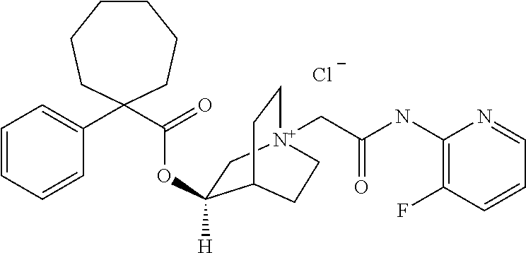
C1=CC=CC(C2(C(OC3([H])C[N+]4(CC(NC5=C(F)C=CC=N5)=O)CCC3CC4)=O)CCCCCC2)=C1.[Cl-]
